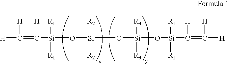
[H]C(=C([Si](O[Si](O[Si](O[Si](C(=C([H])[H])[H])([R1])[R1])([R3])[R3])([R2])[R2])([R1])[R1])[H])[H]
